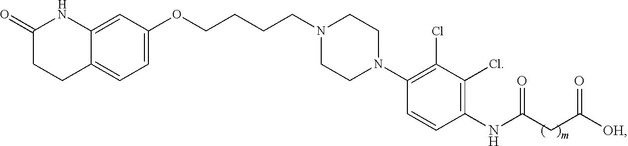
C1=C2C(=CC=C1OCCCCN1CCN(C3=C(Cl)C(Cl)=C(NC(CC([OH])=O)=O)C=C3)CC1)CCC(=O)N2
